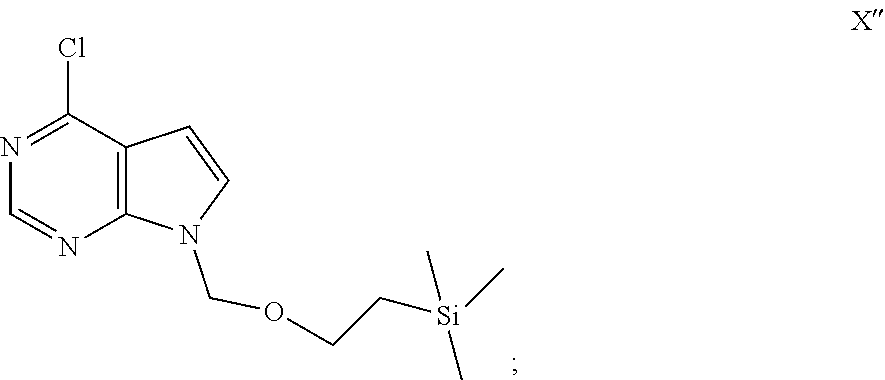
N1=C(Cl)C2=C(N=C1)N(COCC[Si](C)(C)C)C=C2
